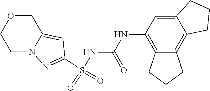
S(NC(NC1=C2C(=C3C(=C1)CCC3)CCC2)=O)(=O)(=O)C1=NN2C(=C1)COCC2
